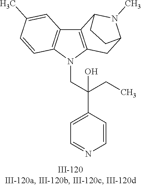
N1(CC(C2=CC=NC=C2)(CC)O)C2=C(C3=C1C=CC(C)=C3)C1N(C)C(C2)CC1
